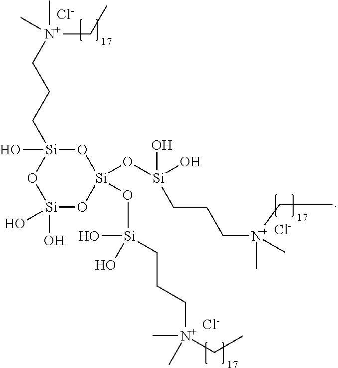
[Si]1(O[Si](CCC[N+](C)(C)CC)(O)O)(O[Si](O)(O)CCC[N+](CC)(C)C)O[Si](O)(CCC[N+](C)(C)CC)O[Si](O)(O)O1.[Cl-].[Cl-].[Cl-]
